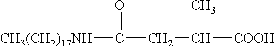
[CH3(CH2)17NH]C(=O)CC([COOH])C
